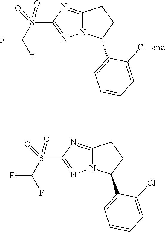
N12C(=NC(S(C(F)F)(=O)=O)=N1)CCC2C1=CC=CC=C1Cl.N12C(=NC(S(C(F)F)(=O)=O)=N1)CCC2C1=CC=CC=C1Cl
